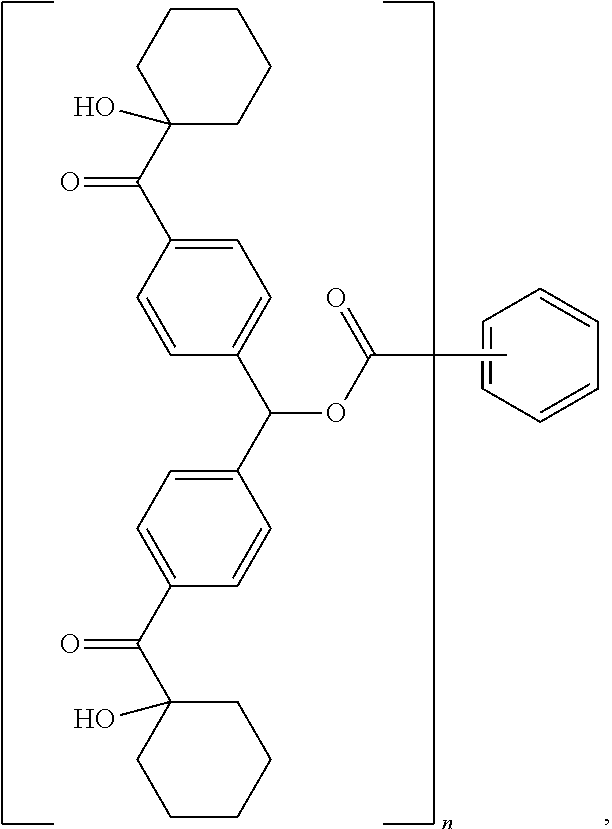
C1=CC=CC=C1.C1=CC(C(C2=CC=C(C(C3(O)CCCCC3)=O)C=C2)OC(=O)C)=CC=C1C(C1(O)CCCCC1)=O
